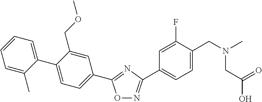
C1=C(C)C(C2=CC=C(C3=NC(C4=CC=C(CN(C)CC(O)=O)C(F)=C4)=NO3)C=C2COC)=CC=C1
